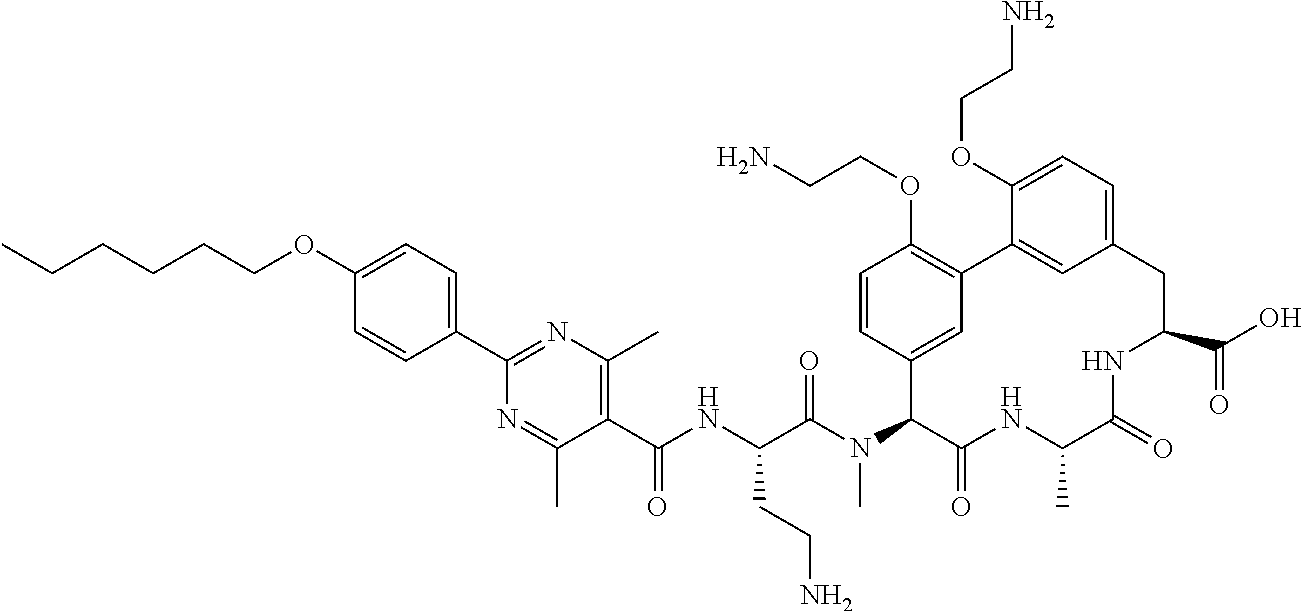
C1(OCCCCCC)=CC=C(C2=NC(C)=C(C(NC(C(N(C3C(=O)NC(C)C(=O)NC(C(=O)O)CC4=CC=C(OCCN)C(=C4)C4=C(OCCN)C=CC3=C4)C)=O)CCN)=O)C(C)=N2)C=C1
